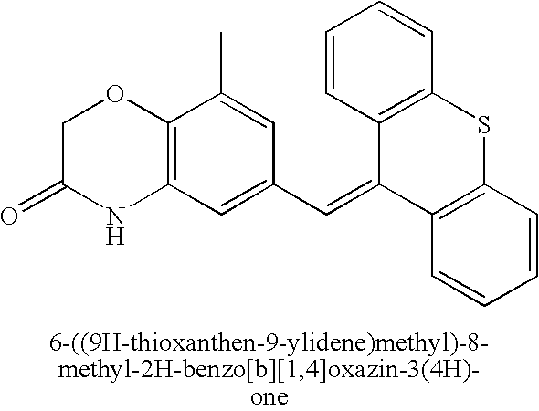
C1C(=O)NC2=C(O1)C(C)=CC(C=C1C3=C(SC4=C1C=CC=C4)C=CC=C3)=C2
